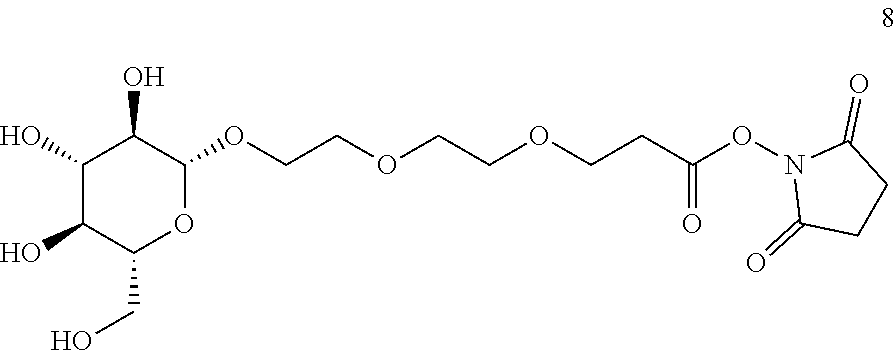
C1(O)C(O)C(CO)OC(OCCOCCOCCC(ON2C(=O)CCC2=O)=O)C1O
